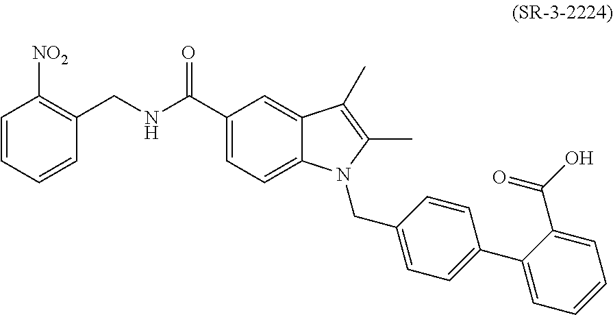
C1=CC(CNC(C2=CC=C3C(=C2)C(C)=C(C)N3CC2=CC=C(C3=CC=CC=C3C(O)=O)C=C2)=O)=C([NO2])C=C1
